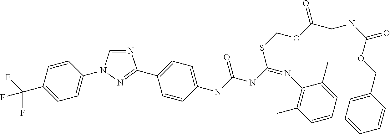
N1=CN(C2=CC=C(C(F)(F)F)C=C2)N=C1C1=CC=C(NC(NC(=NC2=C(C)C=CC=C2C)SCOC(CNC(OCC2=CC=CC=C2)=O)=O)=O)C=C1
